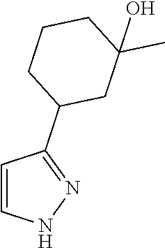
C1=CNN=C1C1CC(C)(O)CCC1
